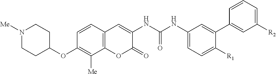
C1=CC2=C(C([Me])=C1OC1CCN([Me])CC1)OC(=O)C(NC(NC1=CC=C([R1])C(C3=CC([R2])=CC=C3)=C1)=O)=C2
